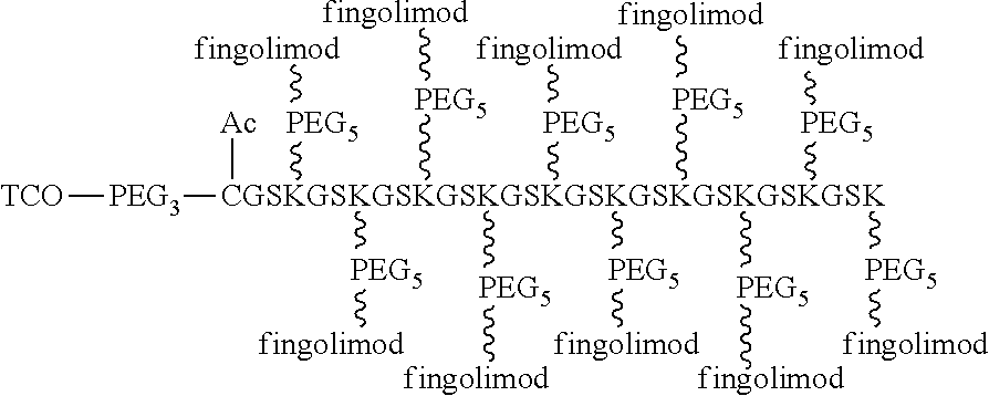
[TCO][PEG3][CGSKGSKGSKGSKGSKGSKGSKGSKGSKGSK]([PEG5][fingolimod])([PEG5][fingolimod])([PEG5][fingolimod])([PEG5][fingolimod])([PEG5][fingolimod])([PEG5][fingolimod])([PEG5][fingolimod])([PEG5][fingolimod])([PEG5][fingolimod])([PEG5][fingolimod])[Ac]
